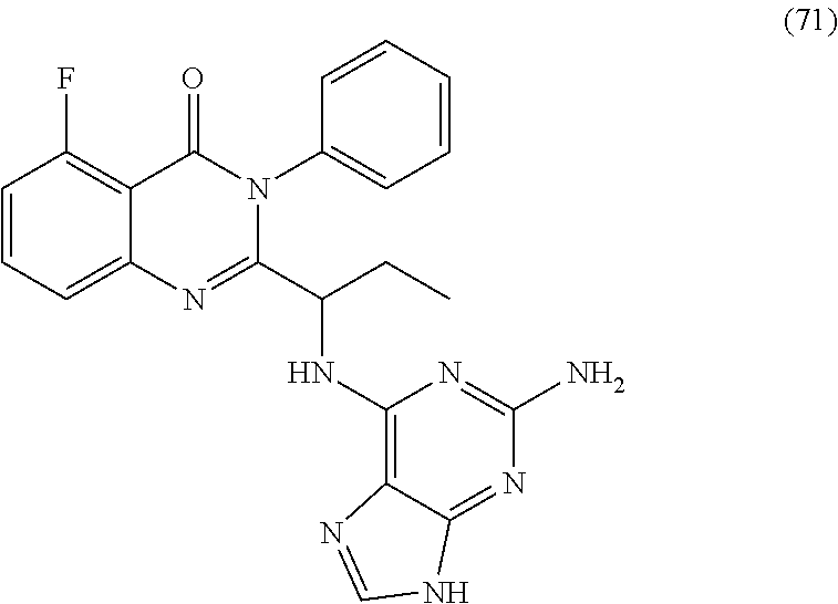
C1=CC=C2C(=C1F)C(=O)N(C1=CC=CC=C1)C(C(CC)NC1=C3C(=NC(N)=N1)NC=N3)=N2
